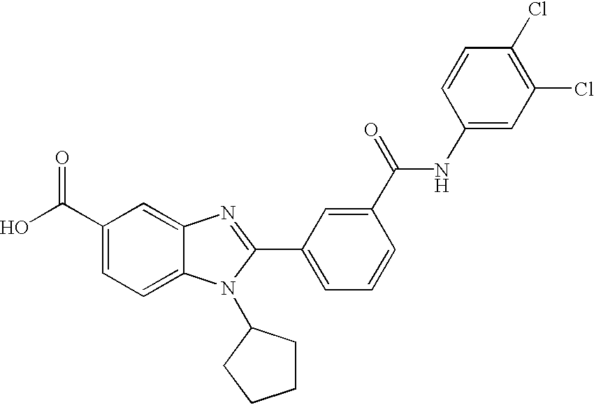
C1(C(O)=O)=CC=C2C(=C1)N=C(C1=CC=CC(C(=O)NC3=CC(Cl)=C(Cl)C=C3)=C1)N2C1CCCC1
